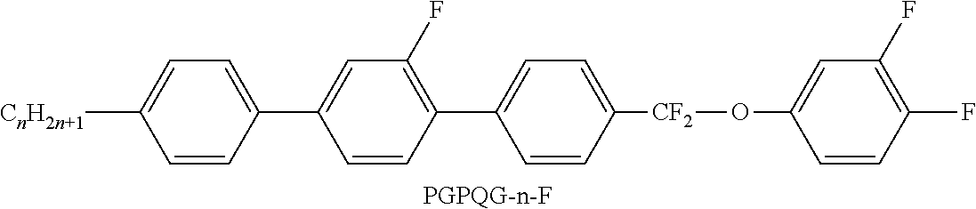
[PGPQG-n-F].C1=C(C2=CC=C([CnH2n+1])C=C2)C=CC(C2=CC=C([CF2]OC3=CC(F)=C(F)C=C3)C=C2)=C1F
